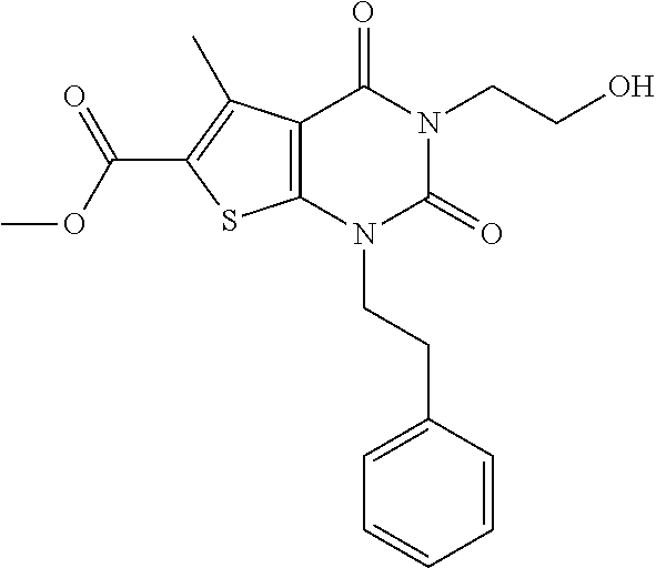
C12=C(N(CCC3=CC=CC=C3)C(=O)N(CCO)C1=O)SC(C(OC)=O)=C2C
